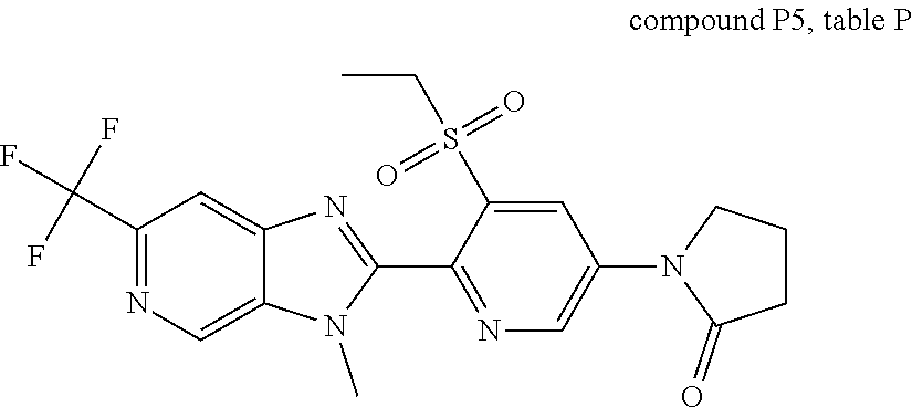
C12=CN=C(C(F)(F)F)C=C1N=C(C1=NC=C(N3C(=O)CCC3)C=C1S(CC)(=O)=O)N2C
